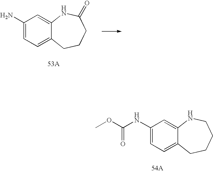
C1(N)=CC=C2C(=C1)NC(=O)CCC2.[53A].C1(NC(=O)OC)=CC=C2C(=C1)NCCCC2
